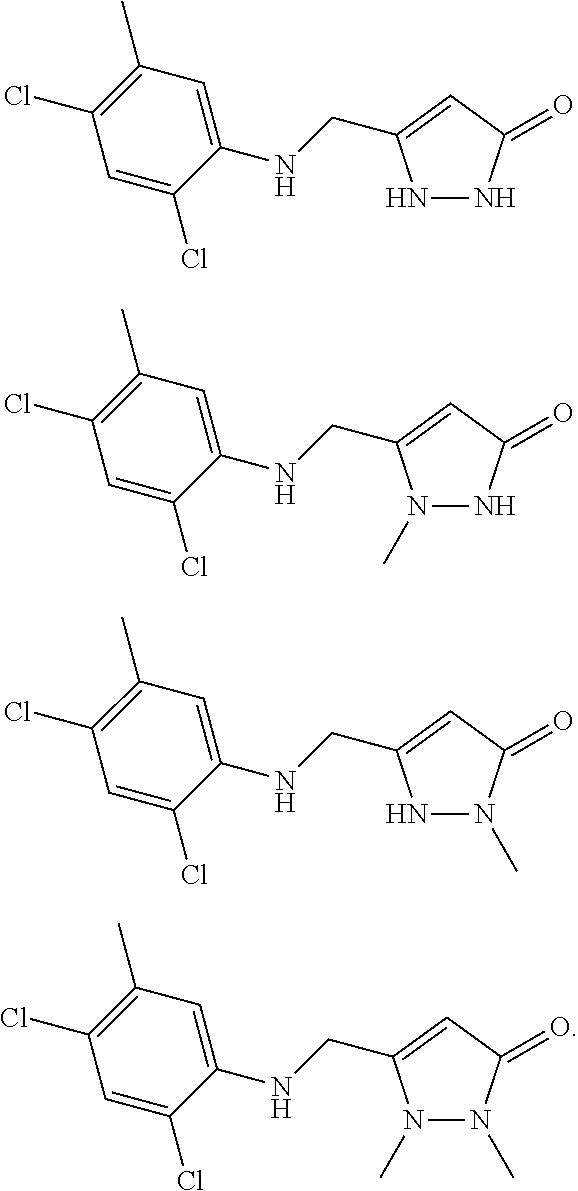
N1NC(=O)C=C1CNC1=CC(C)=C(Cl)C=C1Cl.N1N(C)C(=O)C=C1CNC1=CC(C)=C(Cl)C=C1Cl.N1(C)NC(=O)C=C1CNC1=CC(C)=C(Cl)C=C1Cl.N1(C)N(C)C(=O)C=C1CNC1=CC(C)=C(Cl)C=C1Cl
